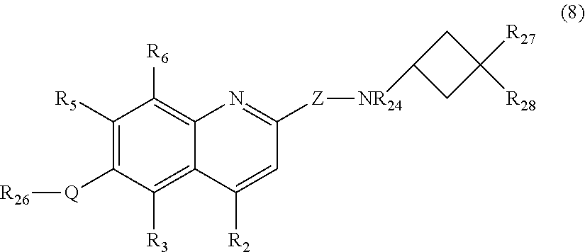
C1([R5])=C([Q][R26])C([R3])=C2C(=C1[R6])N=C([Z][NR24]C1CC([R28])([R27])C1)C=C2[R2]
